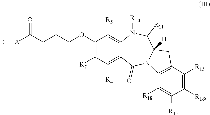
C1(OCCCC([A][E])=O)=C([R7])C([R4])=C2C(=C1[R5])N([R10])C([R11])C1([H])N(C2=O)C2=C(C1)C([R15])=C([R16])C([R17])=C2[R18]
